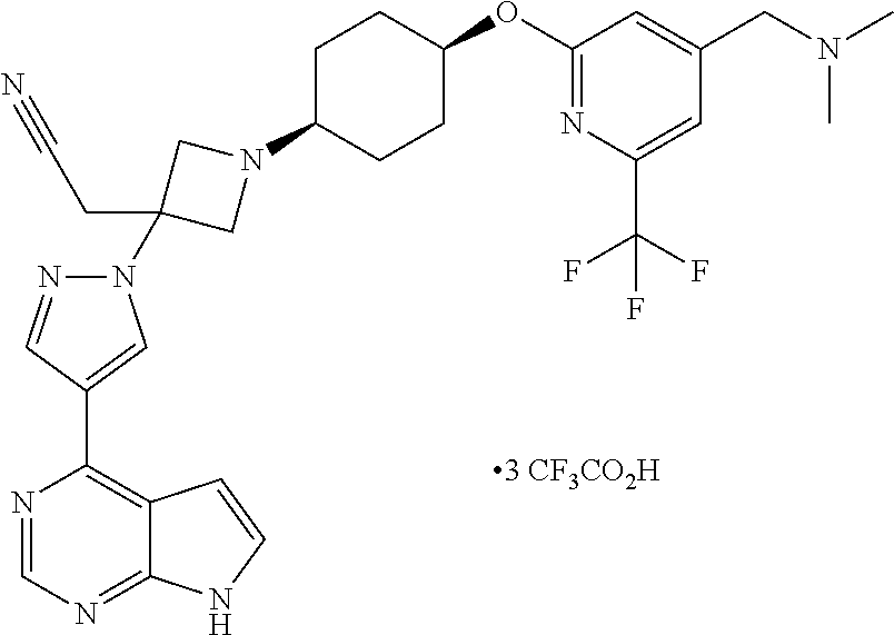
N1=CN=C2C(=C1C1=CN(C3(CC#N)CN(C4CCC(OC5=NC(C(F)(F)F)=CC(CN(C)C)=C5)CC4)C3)N=C1)C=CN2
